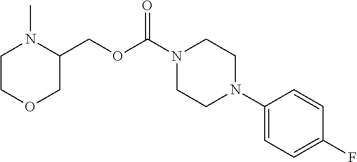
C1COCC(COC(N2CCN(C3=CC=C(F)C=C3)CC2)=O)N1C
